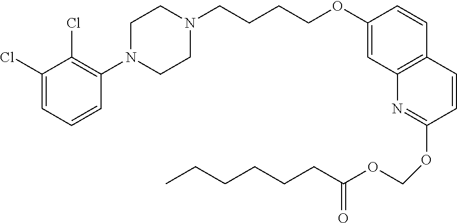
C1(Cl)=CC=CC(N2CCN(CCCCOC3=CC4=C(C=C3)C=CC(OCOC(CCCCCC)=O)=N4)CC2)=C1Cl
